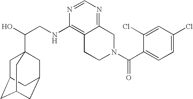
C(CNC1=C2C(=NC=N1)CN(C(C1=CC=C(Cl)C=C1Cl)=O)CC2)(O)C12CC3CC(CC(C1)C3)C2
